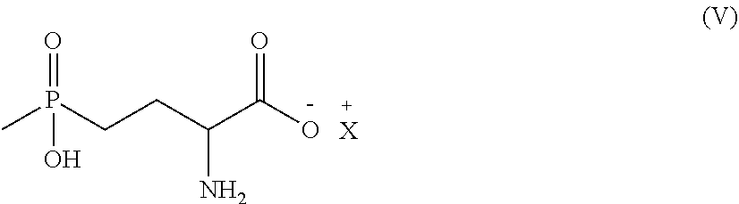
CP(CCC(C(O)=O)N)(=O)O.[X]
